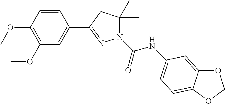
C1=CC(OC)=C(OC)C=C1C1=NN(C(=O)NC2=CC=C3C(=C2)OCO3)C(C)(C)C1
